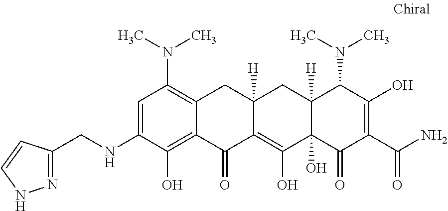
C1=C(NCC2=NNC=C2)C(O)=C2C(=C1N(C)C)CC1([H])C(=C(O)C3(O)C([H])(C1)C(N(C)C)C(O)=C(C(N)=O)C3=O)C2=O
